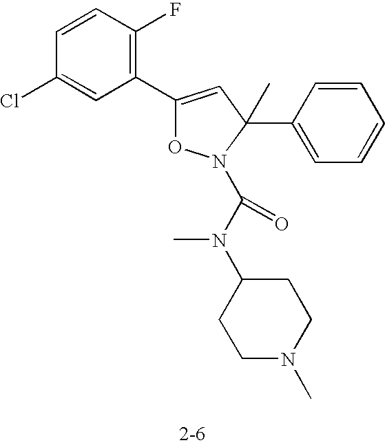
C1(C2=CC(C3=CC=CC=C3)(C)N(C(N(C)C3CCN(C)CC3)=O)O2)=C(F)C=CC(Cl)=C1
